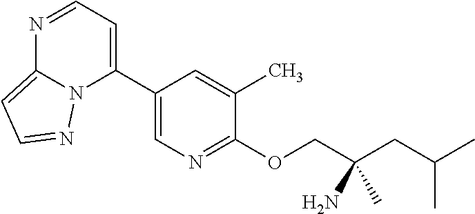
C1(C2=CC=NC3=CC=NN23)=CN=C(OCC(CC(C)C)(N)C)C(C)=C1
